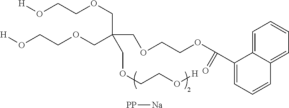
[PP][Na].C(OCC(COCCO[H])(COCCOC(=O)C1=CC=CC2=CC=CC=C21)COCCO[H])CO[H]
